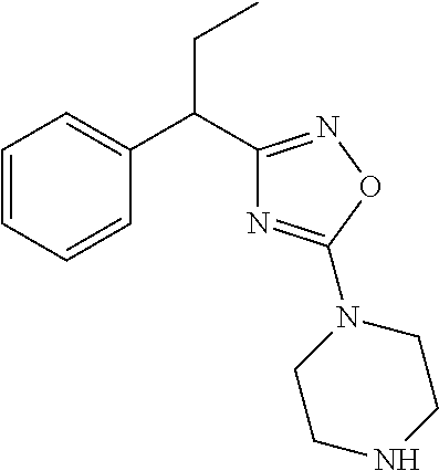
C1(C(C2=CC=CC=C2)CC)=NOC(N2CCNCC2)=N1
